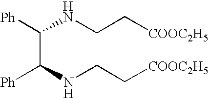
[Ph]C(C([Ph])NCC[COOC2H5])NCC[COOC2H5]
